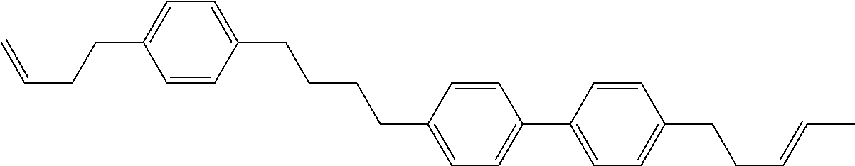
C1=CC(CCCCC2=CC=C(C3=CC=C(CCC=CC)C=C3)C=C2)=CC=C1CCC=C
